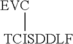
[EVC][TCISDDLF]
